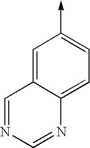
C1=C2C(=CC=C1->C)N=CN=C2
